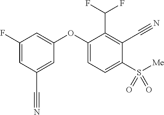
C1(F)=CC(C#N)=CC(OC2=CC=C(S(=O)(=O)[Me])C(C#N)=C2C(F)F)=C1
